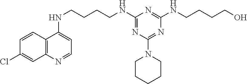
C12=C(N=CC=C1NCCCCNC1=NC(N3CCCCC3)=NC(NCCCCO)=N1)C=C(Cl)C=C2
